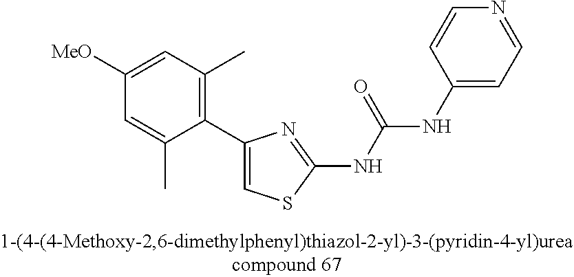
C1(C2=CSC(NC(=O)NC3=CC=NC=C3)=N2)=C(C)C=C([MeO])C=C1C
